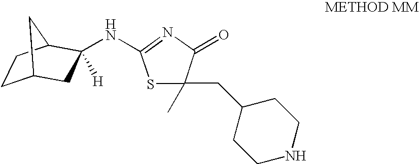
C1C2CC(NC3=NC(=O)C(C)(CC4CCNCC4)S3)([H])C(C1)C2
